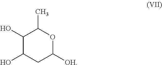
C1(O)C(O)CC([OH])OC1C
